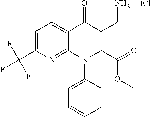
C1=C(C(F)(F)F)N=C2C(=C1)C(=O)C(CN)=C(C(=O)OC)N2C1=CC=CC=C1.Cl
